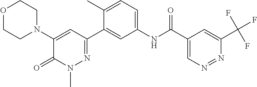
C1(N2CCOCC2)=CC(C2=CC(NC(C3=CN=NC(C(F)(F)F)=C3)=O)=CC=C2C)=NN(C)C1=O
